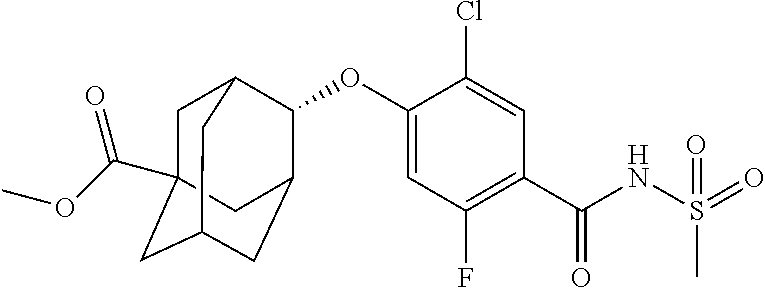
O(C1=CC(F)=C(C(NS(=O)(=O)C)=O)C=C1Cl)C1C2CC3CC(C(OC)=O)(CC1C3)C2
